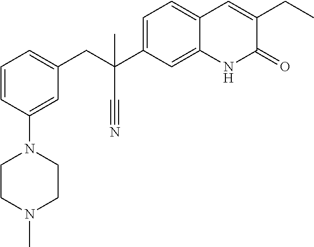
C1(N2CCN(C)CC2)=CC(CC(C#N)(C2=CC=C3C(=C2)NC(=O)C(CC)=C3)C)=CC=C1
